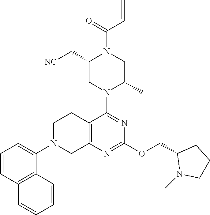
C1(C[NC])CN(C2=NC(OCC3N(C)CCC3)=NC3=C2CCN(C2=CC=CC4=C2C=CC=C4)C3)C(C)CN1C(=O)C=C
